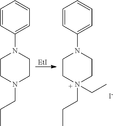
[EtI].C1=CC(N2CCN(CCC)(CC)CC2)=CC=C1.[I-].C1=CC(N2CCN(CCC)CC2)=CC=C1
